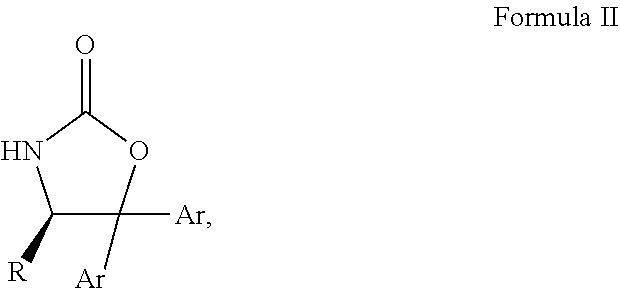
C1([R])C([Ar])([Ar])OC(=O)N1
